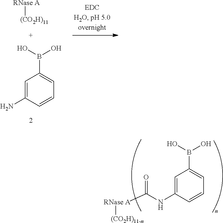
C1=CC(N)=CC(B(O)O)=C1.[RNase A][(CO2H)11].C1=CC(NC([RNase A][(CO2H)11-n])=O)=CC(B(O)O)=C1
